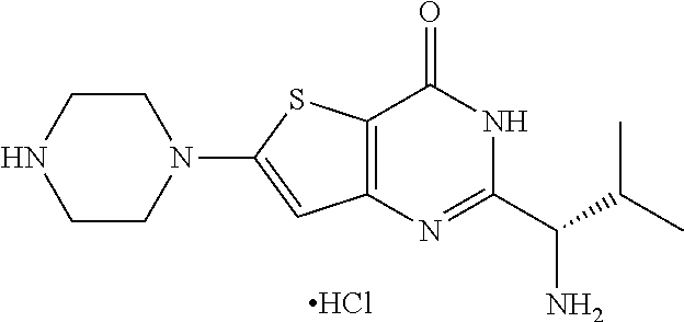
N1(C2=CC3=C(S2)C(=O)NC(C(N)C(C)C)=N3)CCNCC1.Cl
